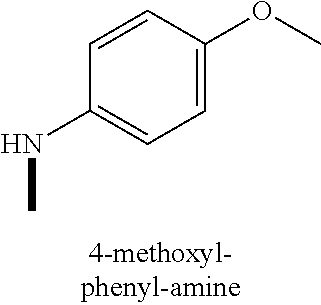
C1=C(OC)C=CC(NC)=C1
